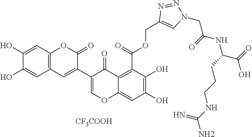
C1(O)=CC2=C(C=C(C3=COC4=CC(O)=C(O)C(C(=O)OCC5=CN(CC(NC(C(=O)O)CCCNC(N)=N)=O)N=N5)=C4C3=O)C(=O)O2)C=C1O.[CF3COOH]
